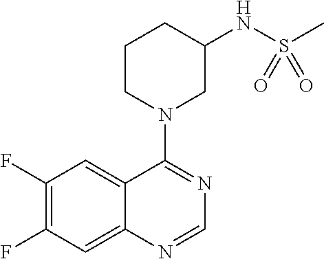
C1(F)=C(F)C=C2C(=C1)C(N1CC(NS(C)(=O)=O)CCC1)=NC=N2
